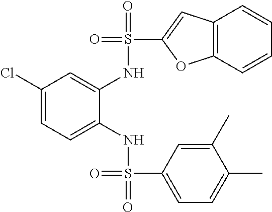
C1(Cl)=CC=C(NS(=O)(=O)C2=CC=C(C)C(C)=C2)C(NS(=O)(C2=CC3=C(O2)C=CC=C3)=O)=C1
